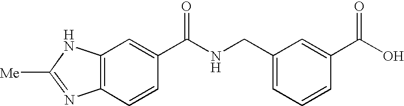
[Me]C1=NC2=C(N1)C=C(C(NCC1=CC=CC(C(O)=O)=C1)=O)C=C2
